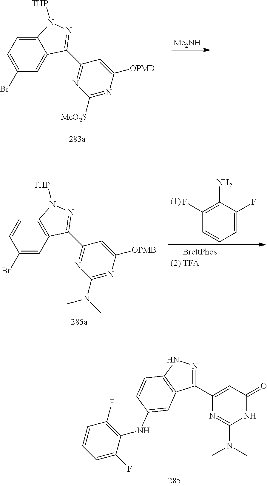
C1(C2=CC(=O)NC(N(C)C)=N2)=NNC2=C1C=C(NC1=C(F)C=CC=C1F)C=C2.BrC1=CC=C2C(=C1)C(C1=NC([MeO2S])=NC([OPMB])=C1)=NN2[THP].[Me2NH].BrC1=CC2=C(C=C1)N([THP])N=C2C1=NC(N(C)C)=NC([OPMB])=C1.C1=C(F)C(N)=C(F)C=C1
